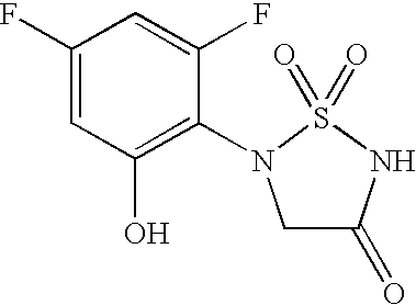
OC1=C(N2CC(=O)NS2(=O)=O)C(F)=CC(F)=C1
